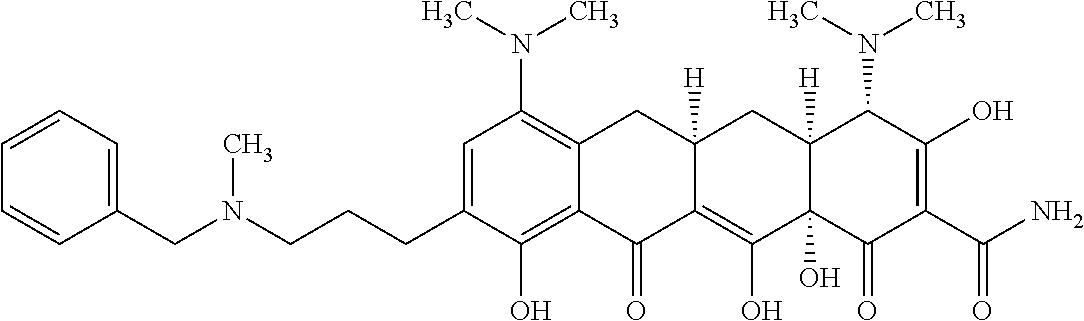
C1=C(CCCN(CC2=CC=CC=C2)C)C(O)=C2C(=C1N(C)C)CC1([H])C(=C(O)C3(O)C([H])(C1)C(N(C)C)C(O)=C(C(N)=O)C3=O)C2=O
